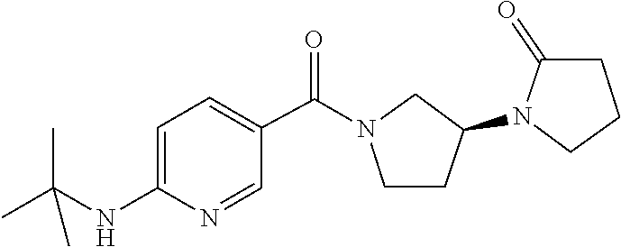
CC(C)(C)NC1=CC=C(C(=O)N2CCC(N3CCCC3=O)C2)C=N1
